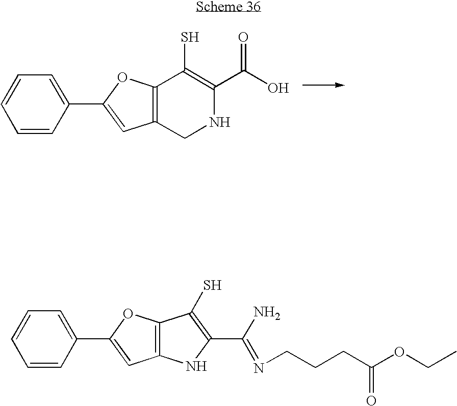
C1=CC(C2=CC3=C(O2)C(S)=C(C(O)=O)NC3)=CC=C1.C1=CC(C2=CC3=C(O2)C(S)=C(C(N)=NCCCC(OCC)=O)N3)=CC=C1
